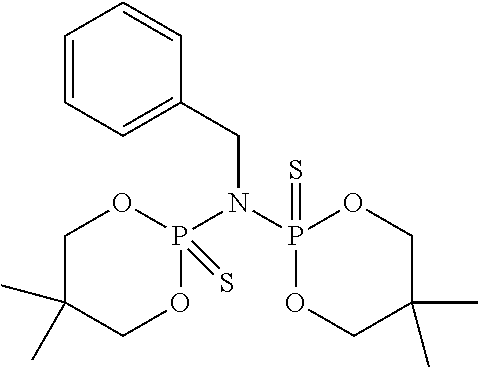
C1C(C)(C)COP(N(P2(=S)OCC(C)(C)CO2)CC2=CC=CC=C2)(=S)O1
